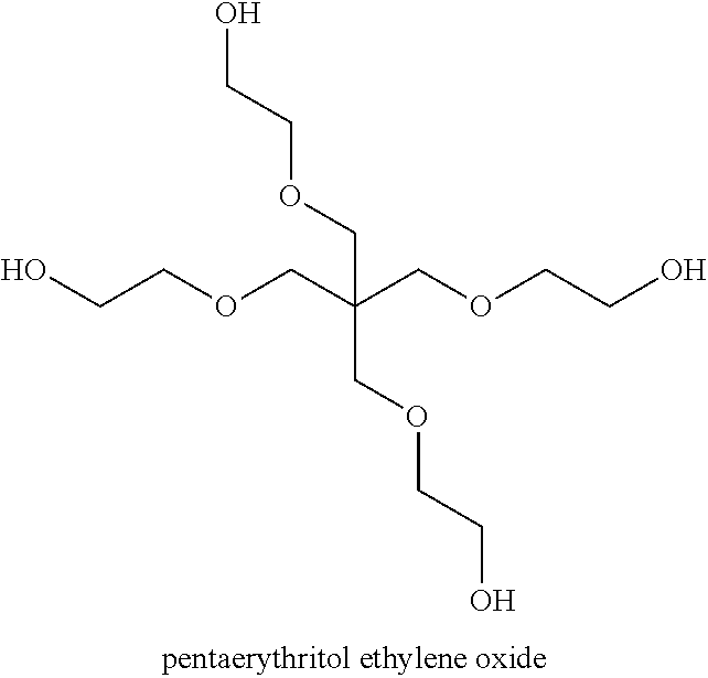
O(CC(COCCO)(COCCO)COCCO)CCO
